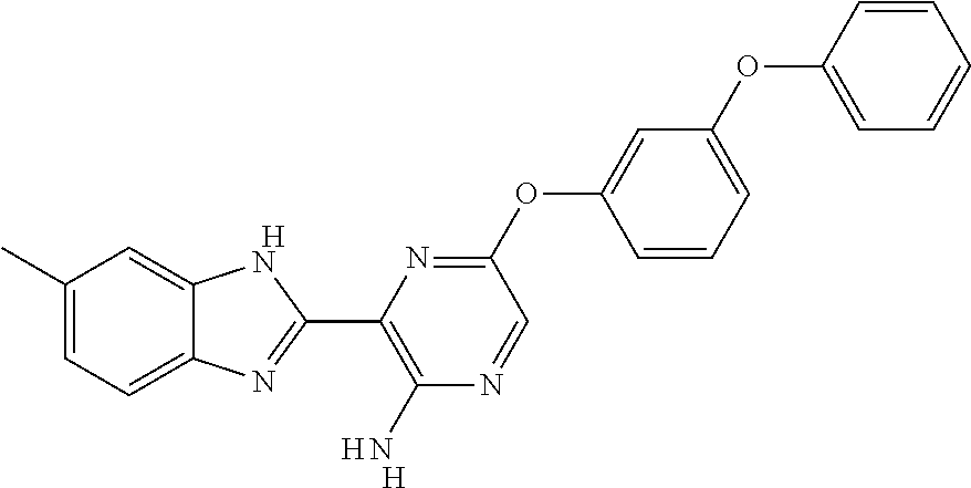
[H].C1(C)=CC=C2C(=C1)NC(C1=C(N)N=CC(OC3=CC(OC4=CC=CC=C4)=CC=C3)=N1)=N2.[H].[H]
